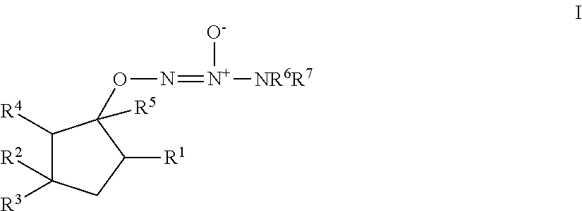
C1([R4])C([R3])([R2])CC([R1])C1(ON=[N+]([NR6R7])[O-])[R5]
